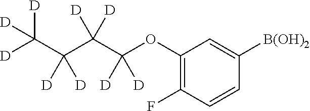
C1(OC(C(C([D])([D])C([D])([D])[D])([D])[D])([D])[D])=C(F)C=CC([B(OH)2])=C1
